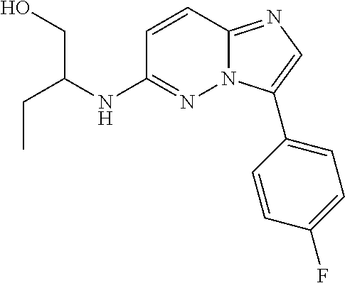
C(C)C(NC1=NN2C(=NC=C2C2=CC=C(F)C=C2)C=C1)CO
